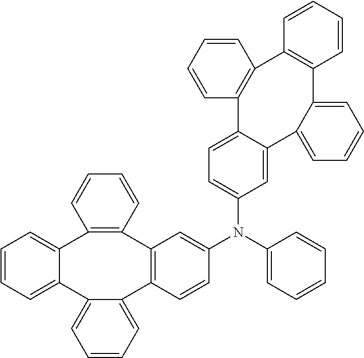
C1=CC=C2C(=C1)C1=C(C=CC=C1)C1=C(C=CC(N(C3=CC=CC=C3)C3=CC=C4C(=C3)C3=CC=CC=C3C3=C(C5=C4C=CC=C5)C=CC=C3)=C1)C1=CC=CC=C21
